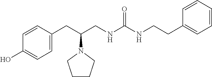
C1(CC(CNC(NCCC2=CC=CC=C2)=O)N2CCCC2)=CC=C(O)C=C1
